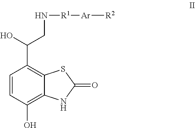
C1=CC(O)=C2C(=C1C(CN[R1][Ar][R2])O)SC(=O)N2
